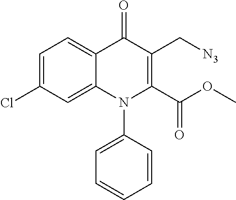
C1=C(Cl)C=C2C(=C1)C(=O)C(C[N3])=C(C(OC)=O)N2C1=CC=CC=C1
